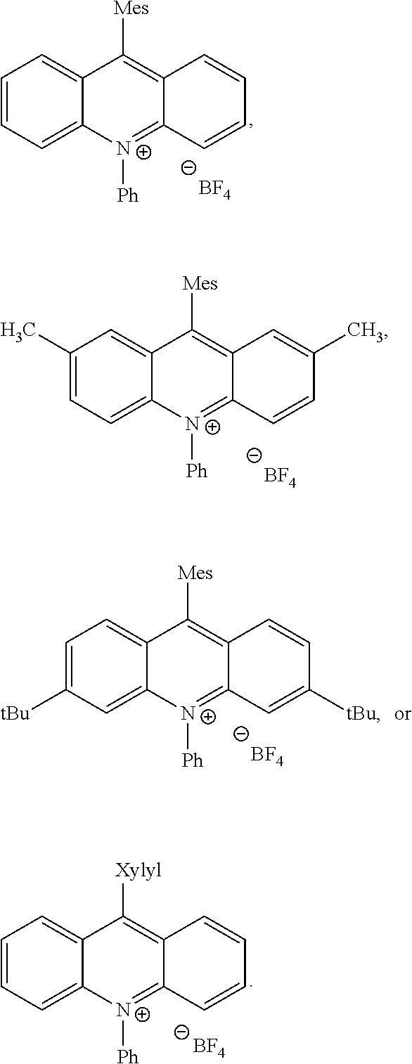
[BF4].C1=CC=C2C(=C1)C([Mes])=C1C(=[N+]2[Ph])C=CC=C1.C1(C)=CC=C2C(=C1)C([Mes])=C1C(=[N+]2[Ph])C=CC(C)=C1.[BF4].C1=C([tBu])C=C2C(=C1)C([Mes])=C1C(=[N+]2[Ph])C=C([tBu])C=C1.[BF4].C1=CC=C2C(=C1)C([Xylyl])=C1C(=[N+]2[Ph])C=CC=C1.[BF4]
